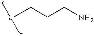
C(CC)CN
